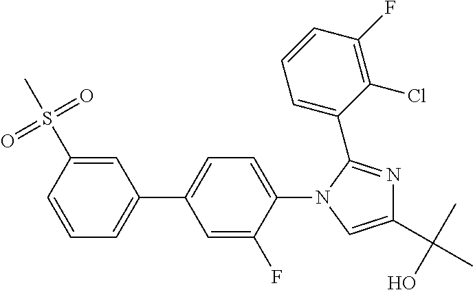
C1(S(C)(=O)=O)=CC(C2=CC=C(N3C(C4=CC=CC(F)=C4Cl)=NC(C(C)(O)C)=C3)C(F)=C2)=CC=C1
